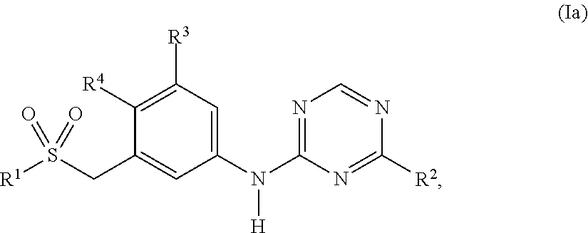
C1(N([H])C2=NC=NC([R2])=N2)=CC([R3])=C([R4])C(CS([R1])(=O)=O)=C1
